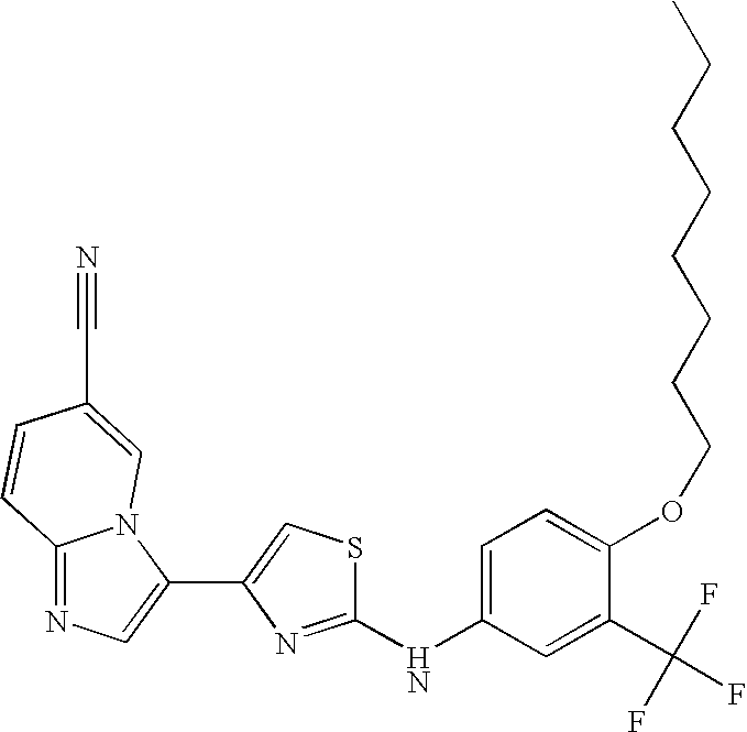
C1(NC2=CC=C(OCCCCCCCC)C(C(F)(F)F)=C2)=NC(C2=CN=C3N2C=C(C#N)C=C3)=CS1
